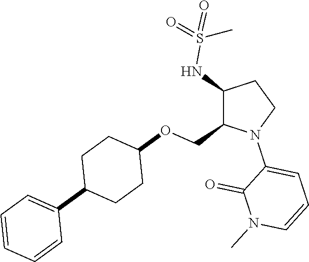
C1(NS(=O)(=O)C)C(COC2CCC(C3=CC=CC=C3)CC2)N(C2=CC=CN(C)C2=O)CC1
